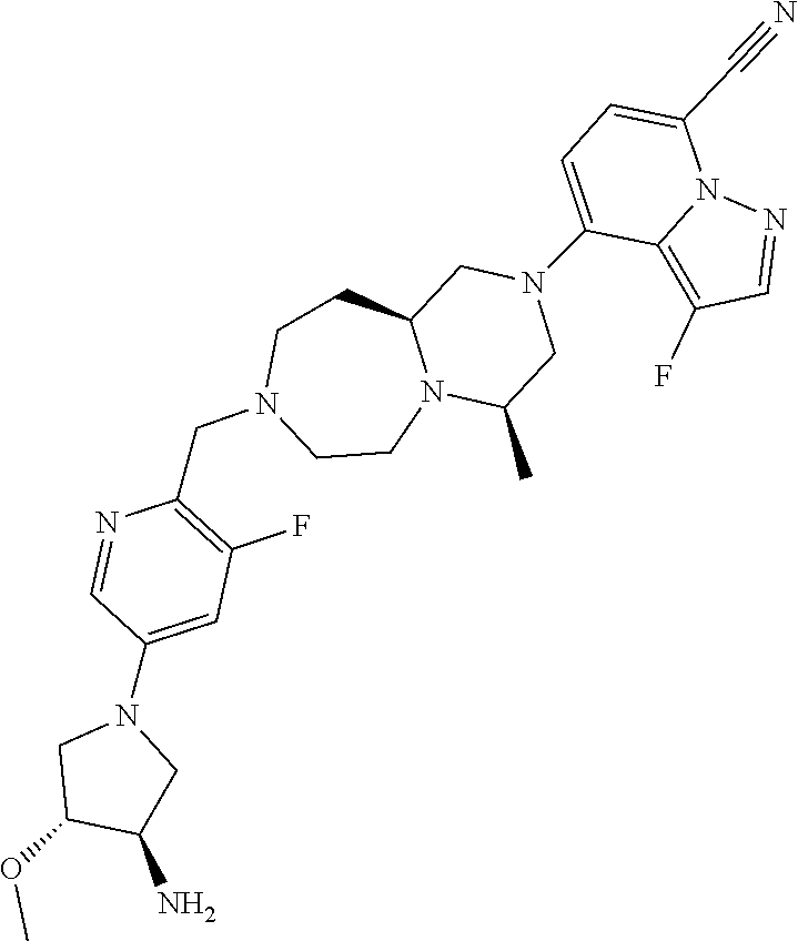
C1(OC)C(N)CN(C2=CC(F)=C(CN3CCN4C(CC3)CN(C3=CC=C(C#N)N5N=CC(F)=C53)CC4C)N=C2)C1
